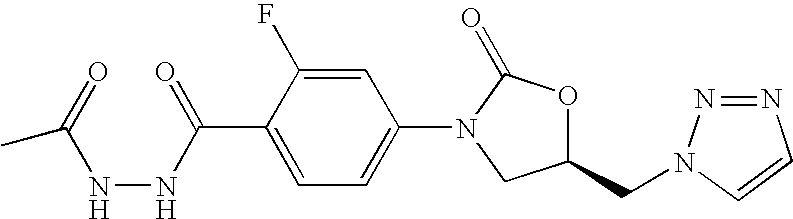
C(C1=CC=C(N2C(=O)OC(CN3N=NC=C3)C2)C=C1F)(=O)NNC(C)=O
